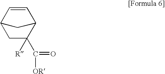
C1(C(=O)[OR])([R])C2C=CC(C1)C2
